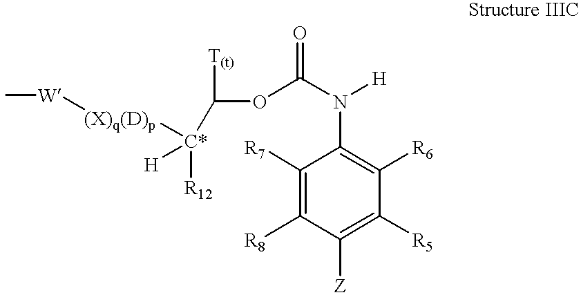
C1([R7])=C([R8])C([Z])=C([R5])C([R6])=C1N(C(OC([C*]([R12])([(X)q(D)p][W]C)[H])[T(t)])=O)[H]
